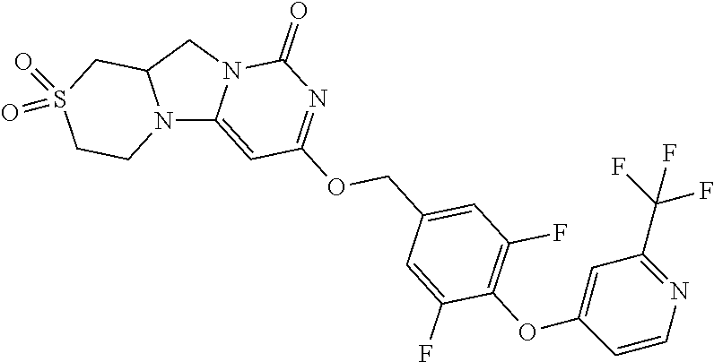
N12C3=CC(OCC4=CC(F)=C(OC5=CC(C(F)(F)F)=NC=C5)C(F)=C4)=NC(=O)N3CC1CS(=O)(=O)CC2
